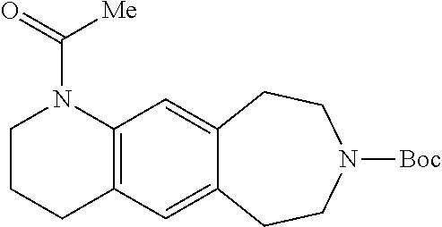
C12=C(C=C3C(=C1)CCN([Boc])CC3)N(C(=O)[Me])CCC2
